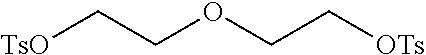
[TsO]CCOCC[OTs]
